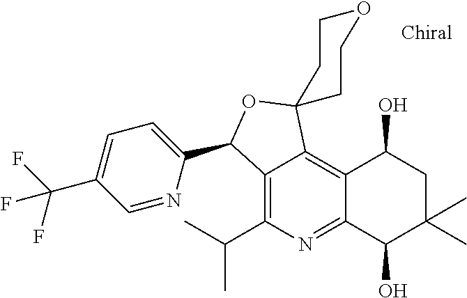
C1=C(C(F)(F)F)C=NC(C2C3=C(C(C)C)N=C4C(=C3C3(O2)CCOCC3)C(O)CC(C)(C)C4O)=C1
